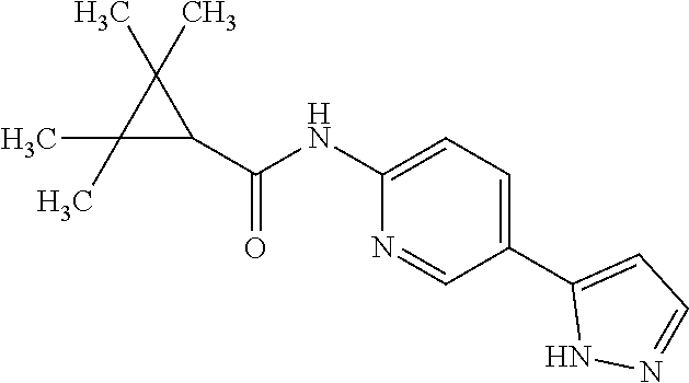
C1(C(=O)NC2=CC=C(C3=CC=NN3)C=N2)C(C)(C)C1(C)C
